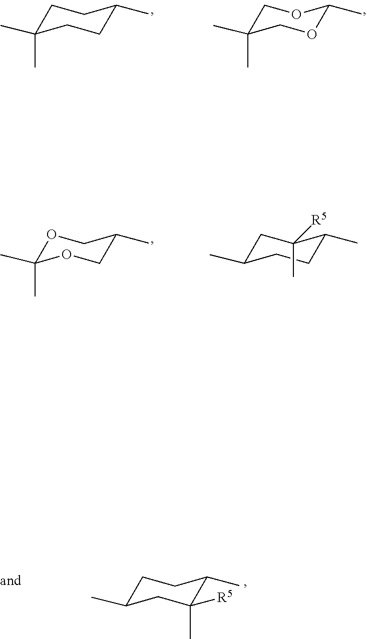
C1C(C)(C)CCC(C)C1.C1C(C)(C)COC(C)O1.O1C(C)(C)OCC(C)C1.C1C(C)CCC(C)C1(C)[R5].C1C(C)CC([R5])(C)C(C)C1
